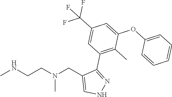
CNCCN(CC1=CNN=C1C1=C(C)C(OC2=CC=CC=C2)=CC(C(F)(F)F)=C1)C
